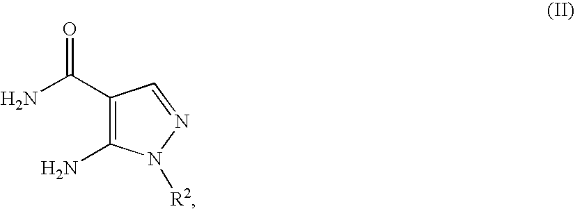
C1(N)=C(C(N)=O)C=NN1[R2]
